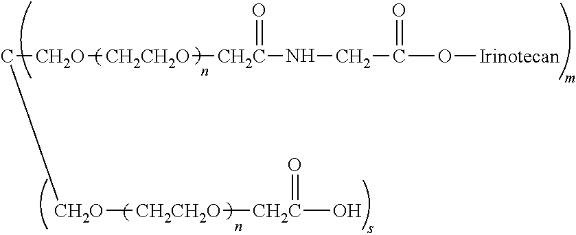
C([CH2O][CH2CH2O][CH2C](=O)NCC(=O)O[Irinotecan])[CH2O][CH2CH2O][CH2C](=O)O
